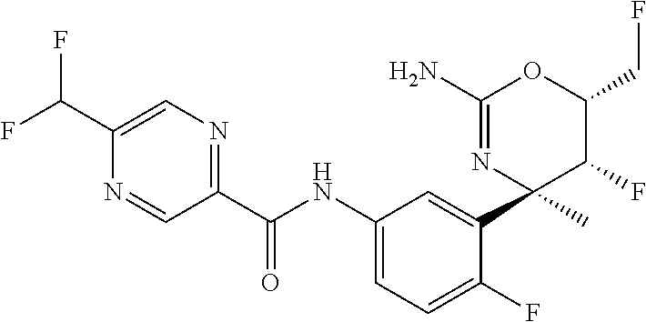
C1(C(NC2=CC=C(F)C(C3(C)N=C(N)OC(CF)C3F)=C2)=O)=NC=C(C(F)F)N=C1
